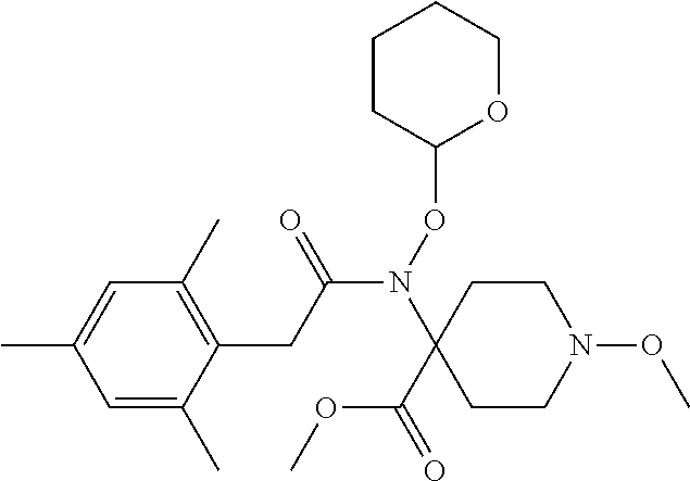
C1=C(C)C=C(C)C(CC(N(OC2OCCCC2)C2(C(=O)OC)CCN(OC)CC2)=O)=C1C
